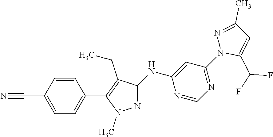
C1(C#N)=CC=C(C2=C(CC)C(NC3=CC(N4C(C(F)F)=CC(C)=N4)=NC=N3)=NN2C)C=C1
